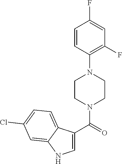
C1=CC(N2CCN(C(C3=CNC4=CC(Cl)=CC=C34)=O)CC2)=C(F)C=C1F
